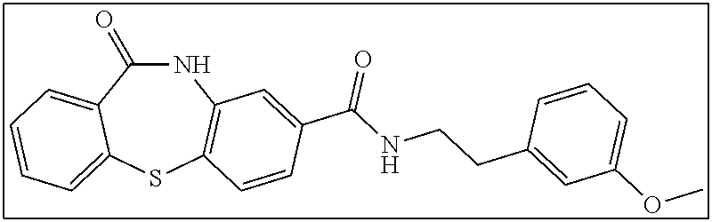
C1(=O)NC2=C(SC3=CC=CC=C13)C=CC(C(NCCC1=CC(OC)=CC=C1)=O)=C2
